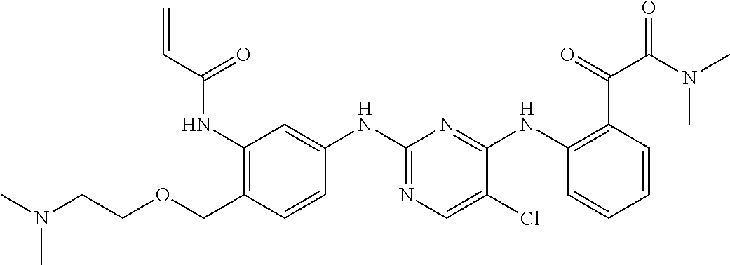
C1(NC(C=C)=O)=C(COCCN(C)C)C=CC(NC2=NC=C(Cl)C(NC3=C(C(=O)C(N(C)C)=O)C=CC=C3)=N2)=C1
